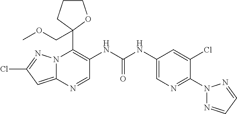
N12C(=CC(Cl)=N1)N=CC(NC(NC1=CN=C(N3N=CC=N3)C(Cl)=C1)=O)=C2C1(COC)OCCC1
